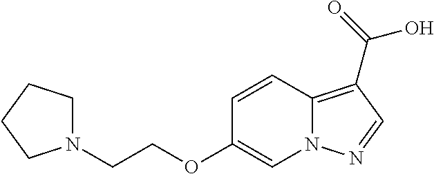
C1=CC2=C(C(=O)O)C=NN2C=C1OCCN1CCCC1
